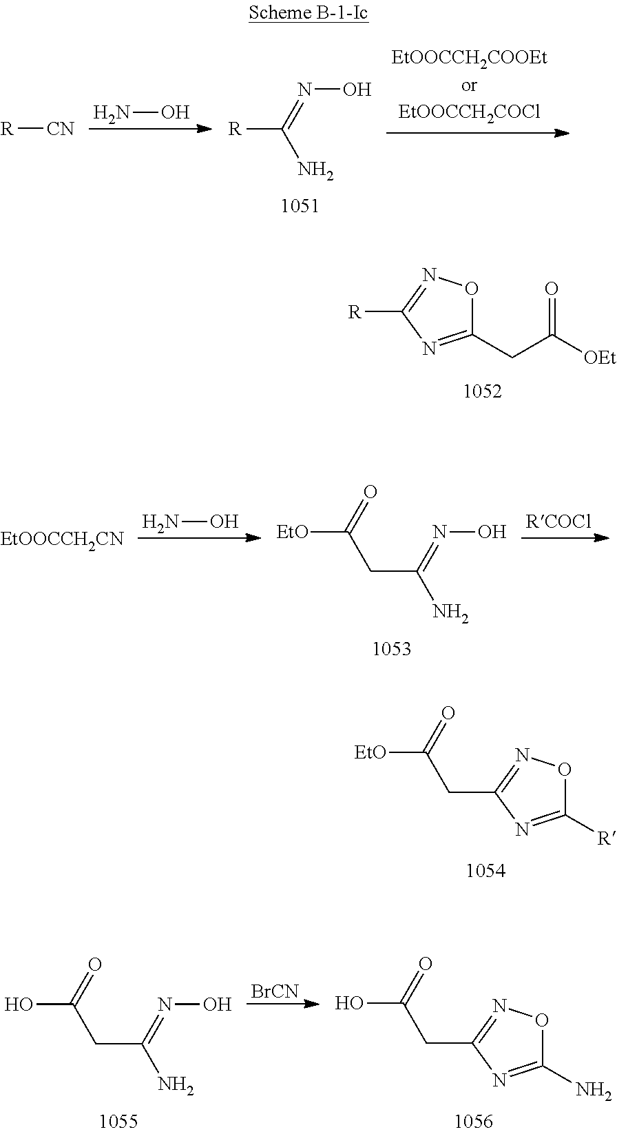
C1(CC([OEt])=O)=NC([R])=NO1.[EtO]C(=O)CC1=NOC([R])=N1.NO.[R]C(=NO)N.[R][CN].NO.[EtO]C(=O)CC(=NO)N.[EtOOCCH2CN].OC(=O)CC(=NO)N.[BrCN].OC(=O)CC1=NOC(N)=N1
